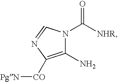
C1(N)=C([CO][PgN])N=CN1C(=O)[NHR]
